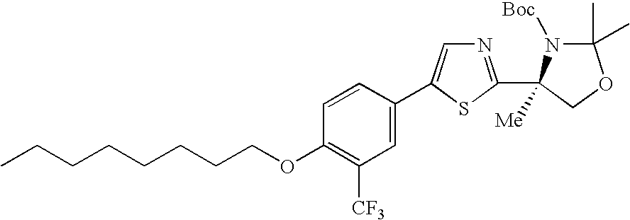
C1=C(C2=CN=C(C3([Me])N([Boc])C(C)(C)OC3)S2)C=CC(OCCCCCCCC)=C1[CF3]
